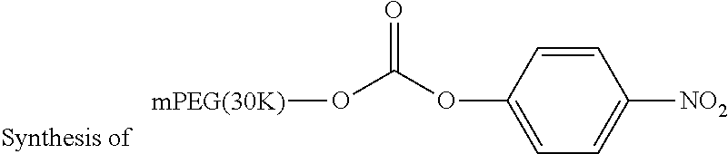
[mPEG(30K)]OC(OC1=CC=C([NO2])C=C1)=O
